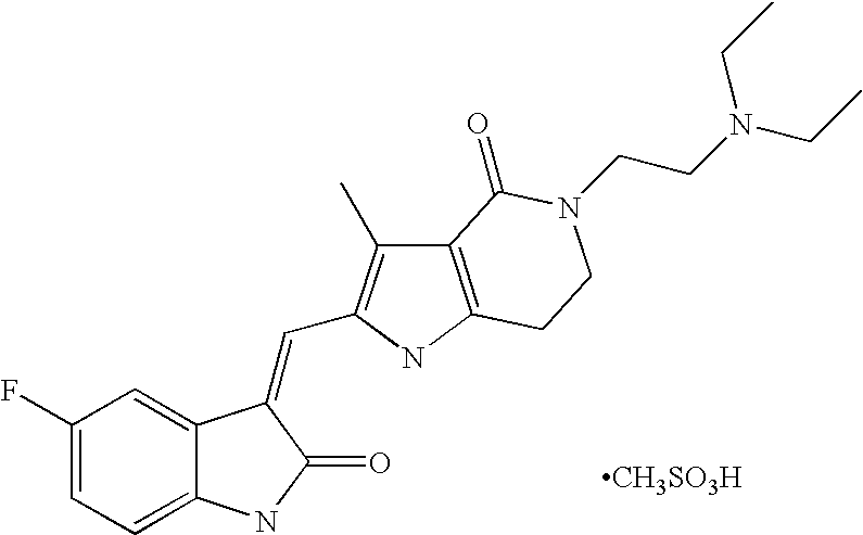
C1=C2C(=CC=C1F)NC(=O)C2=CC1=C(C)C2=C(N1)CCN(CCN(CC)CC)C2=O.[CH3SO3H]
